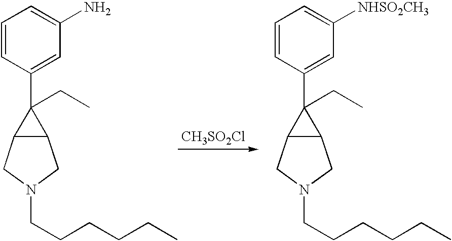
[CH3SO2Cl].C1=CC(C2(CC)C3C2CN(CCCCCC)C3)=CC(N)=C1.C1=CC(C2(CC)C3C2CN(CCCCCC)C3)=CC([NHSO2CH3])=C1
